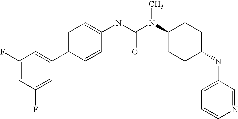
C1(F)=CC(F)=CC(C2=CC=C(NC(N(C3CCC(NC4=CC=CN=C4)CC3)C)=O)C=C2)=C1
